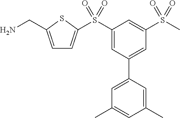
C1=C(CN)SC(S(C2=CC(C3=CC(C)=CC(C)=C3)=CC(S(C)(=O)=O)=C2)(=O)=O)=C1
